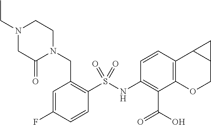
C1=C(F)C=CC(S(NC2=C(C(=O)O)C3=C(C=C2)C2C(CO3)C2)(=O)=O)=C1CN1CCN(CC)CC1=O
